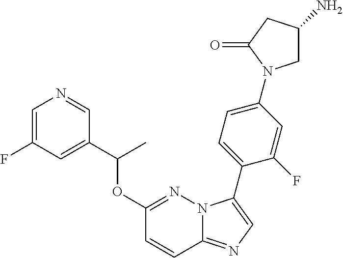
C1=C(F)C=C(C(OC2=NN3C(=NC=C3C3=CC=C(N4CC(N)CC4=O)C=C3F)C=C2)C)C=N1
